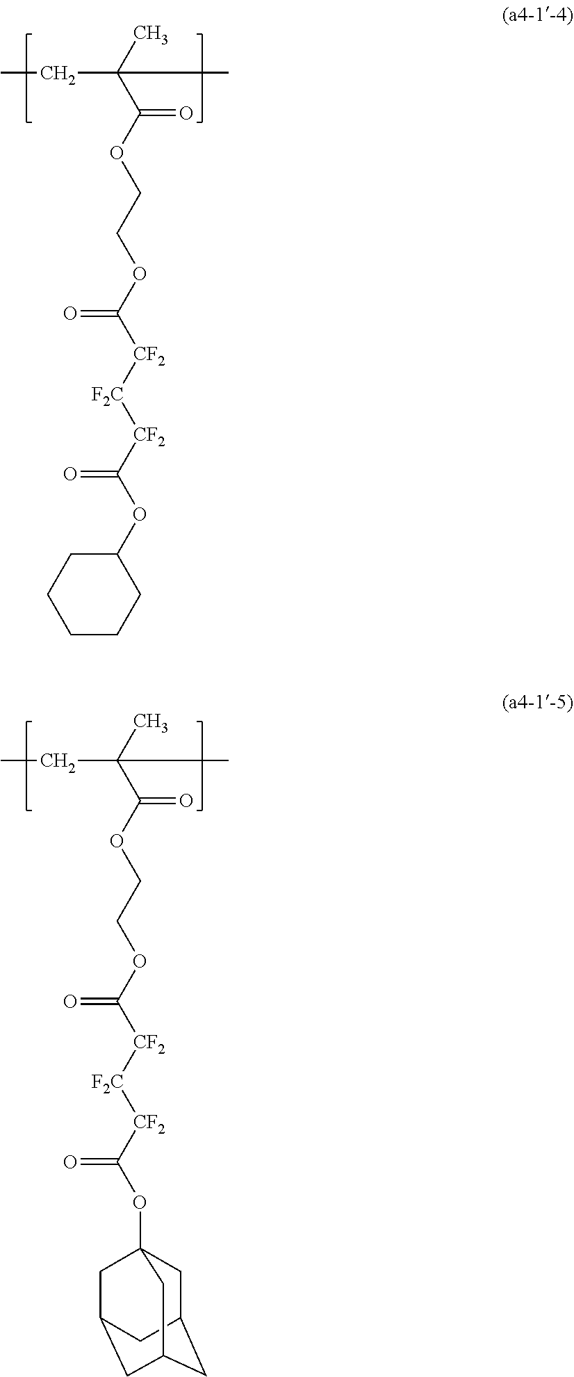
CC(C(OCCOC([CF2][F2C][CF2]C(OC1CCCCC1)=O)=O)=O)(CC)C.CC(C(OCCOC([CF2][F2C][CF2]C(OC12CC3CC(CC(C1)C3)C2)=O)=O)=O)(CC)C
